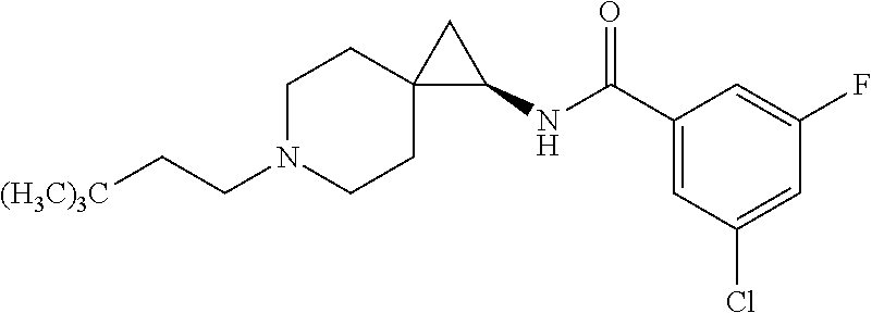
C1(C(NC2CC23CCN(CC[(H3C)3C])CC3)=O)=CC(Cl)=CC(F)=C1
